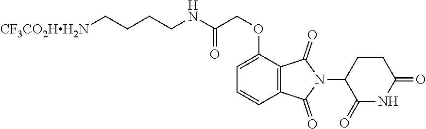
[CF3CO2HH2N]CCCCNC(COC1=CC=CC2=C1C(=O)N(C1CCC(=O)NC1=O)C2=O)=O
